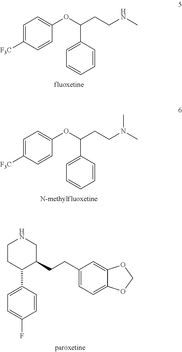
C1(C(OC2=CC=C([F3C])C=C2)CCNC)=CC=CC=C1.C1(C(OC2=CC=C([F3C])C=C2)CCN(C)C)=CC=CC=C1.C1(C2=CC=C(F)C=C2)CCNCC1CCC1=CC=C2C(=C1)OCO2
